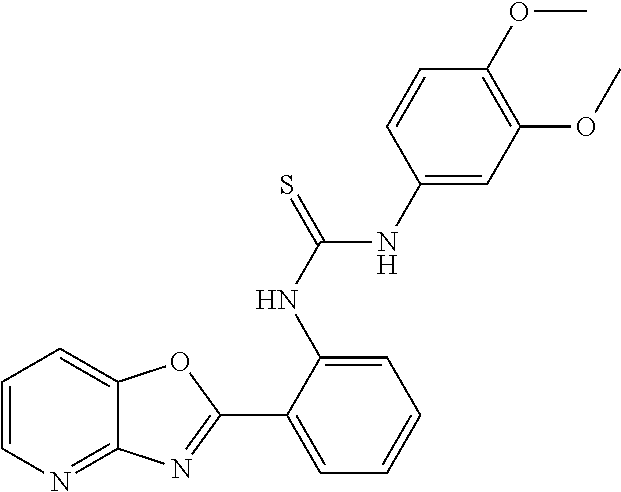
C1(NC(NC2=CC(OC)=C(OC)C=C2)=S)=CC=CC=C1C1=NC2=NC=CC=C2O1
